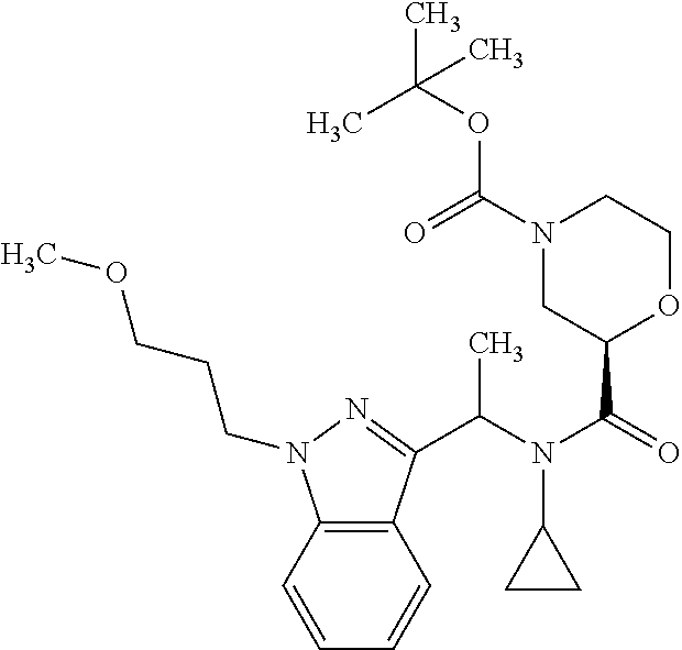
C(N(C(=O)C1OCCN(C(=O)OC(C)(C)C)C1)C1CC1)(C)C1=NN(CCCOC)C2=C1C=CC=C2
